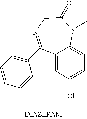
C12=CC(Cl)=CC=C1N(C)C(=O)CN=C2C1=CC=CC=C1
